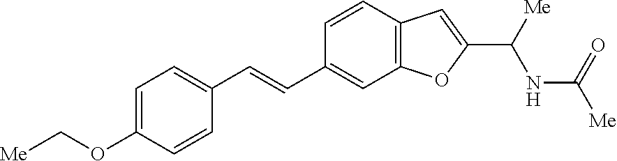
C1=C(OC[Me])C=CC(C=CC2=CC3=C(C=C2)C=C(C([Me])NC([Me])=O)O3)=C1
